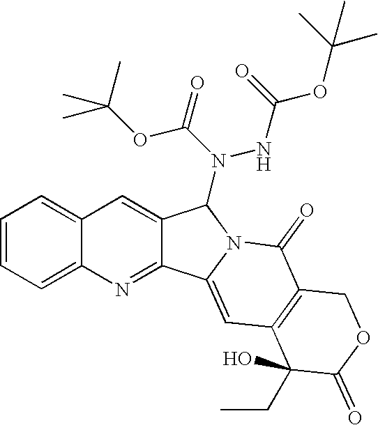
C1=CC=C2C(=C1)C=C1C(=N2)C2=CC3=C(C(=O)N2C1N(C(=O)OC(C)(C)C)NC(=O)OC(C)(C)C)COC(=O)C3(O)CC
